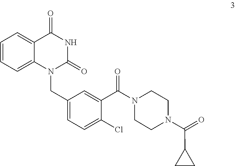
C1=C2C(=CC=C1)C(=O)NC(=O)N2CC1=CC=C(Cl)C(C(N2CCN(C(=O)C3CC3)CC2)=O)=C1
